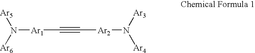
N([Ar1]C#C[Ar2]N([Ar3])[Ar4])([Ar5])[Ar6]
